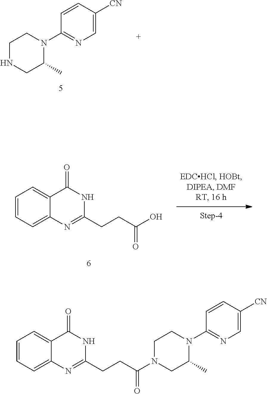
C1CN(C2=NC=C([CN])C=C2)C(C)CN1C(CCC1=NC2=CC=CC=C2C(=O)N1)=O.C1(C)N(C2=NC=C([CN])C=C2)CCNC1.C12=CC=CC=C1C(=O)NC(CCC(O)=O)=N2
